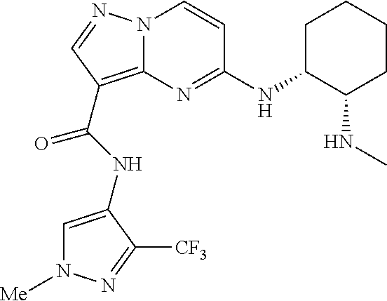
C1=C(NC(C2=C3N(N=C2)C=CC(NC2C(NC)CCCC2)=N3)=O)C([CF3])=NN1[Me]
